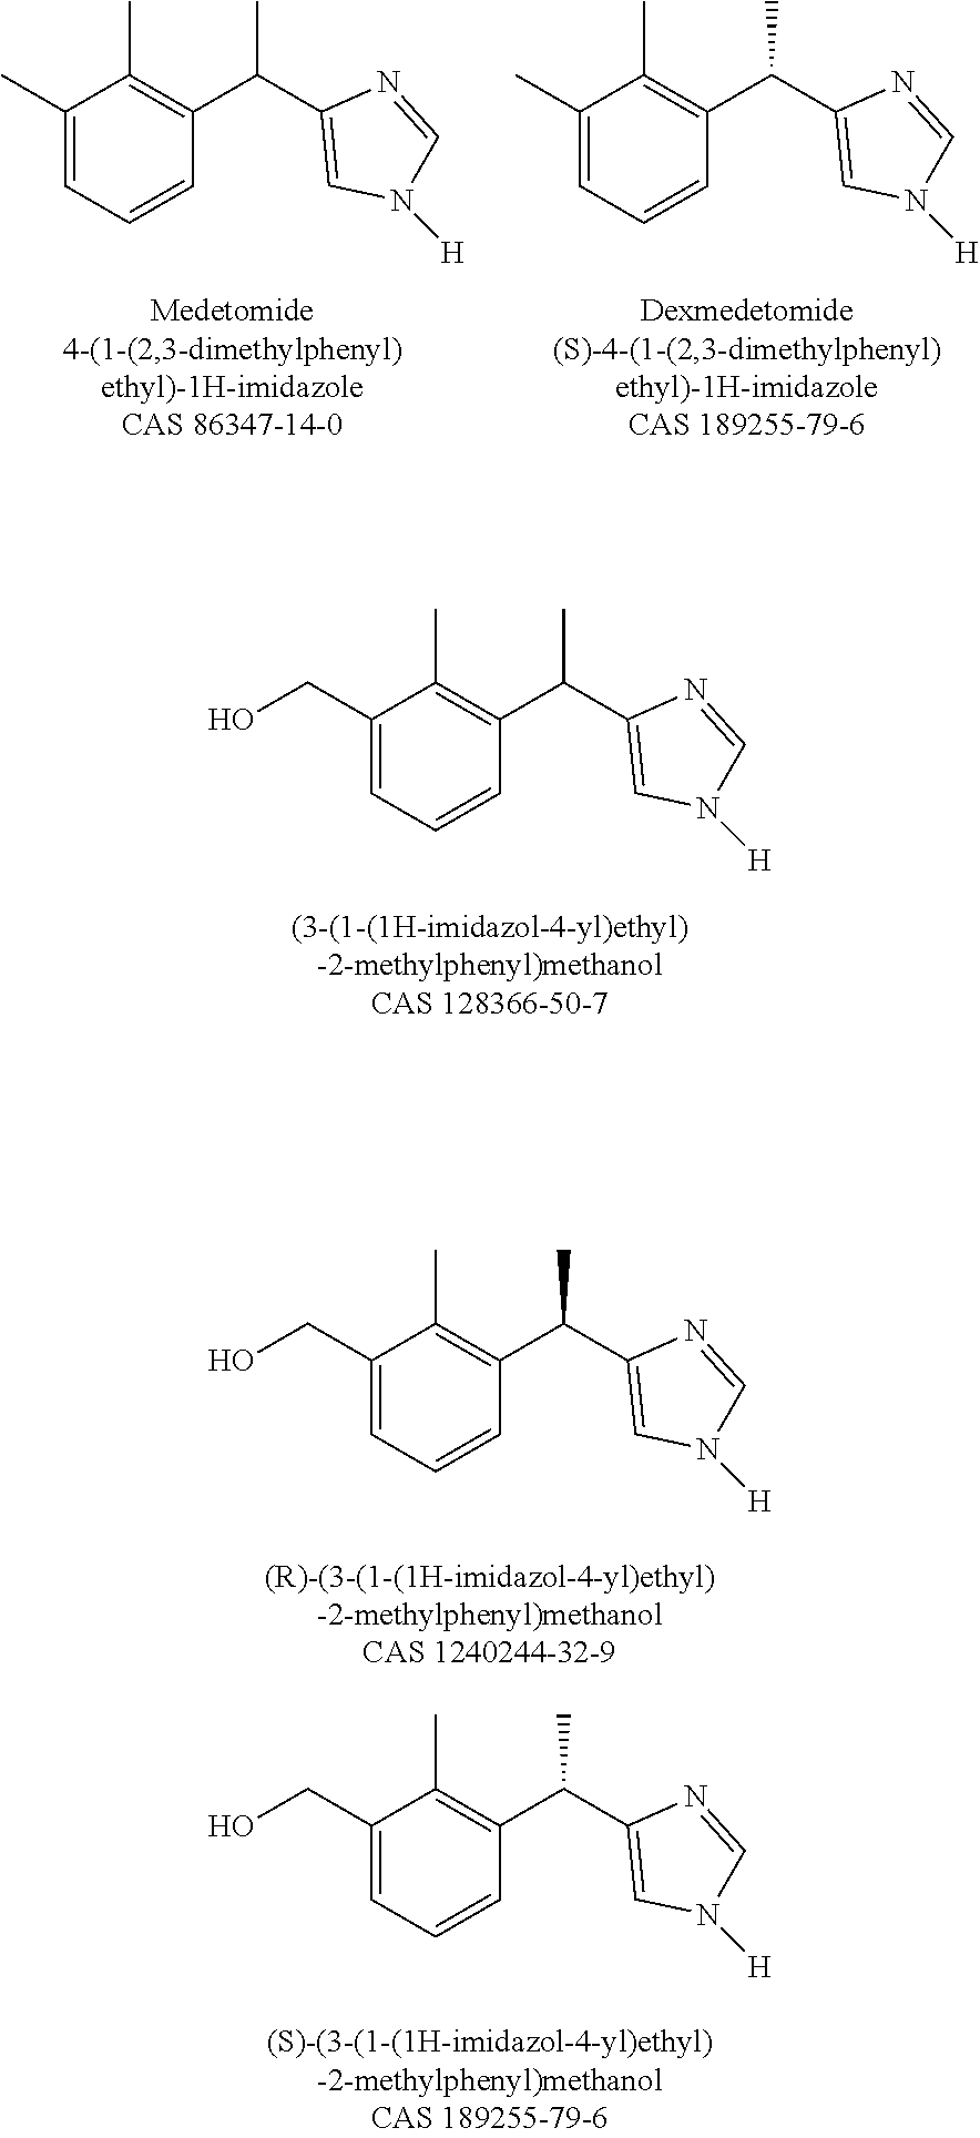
N1([H])C=NC(C(C2=C(C)C(CO)=CC=C2)C)=C1.N1([H])C=NC(C(C2=C(C)C(CO)=CC=C2)C)=C1.N1([H])C=NC(C(C2=C(C)C(C)=CC=C2)C)=C1.N1([H])C=NC(C(C2=C(C)C(C)=CC=C2)C)=C1.N1([H])C=NC(C(C2=C(C)C(CO)=CC=C2)C)=C1
